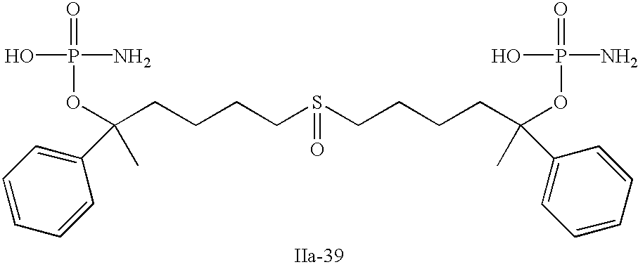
C(CCCS(=O)CCCCC(C1=CC=CC=C1)(OP(=O)(N)O)C)C(C1=CC=CC=C1)(OP(=O)(N)O)C
